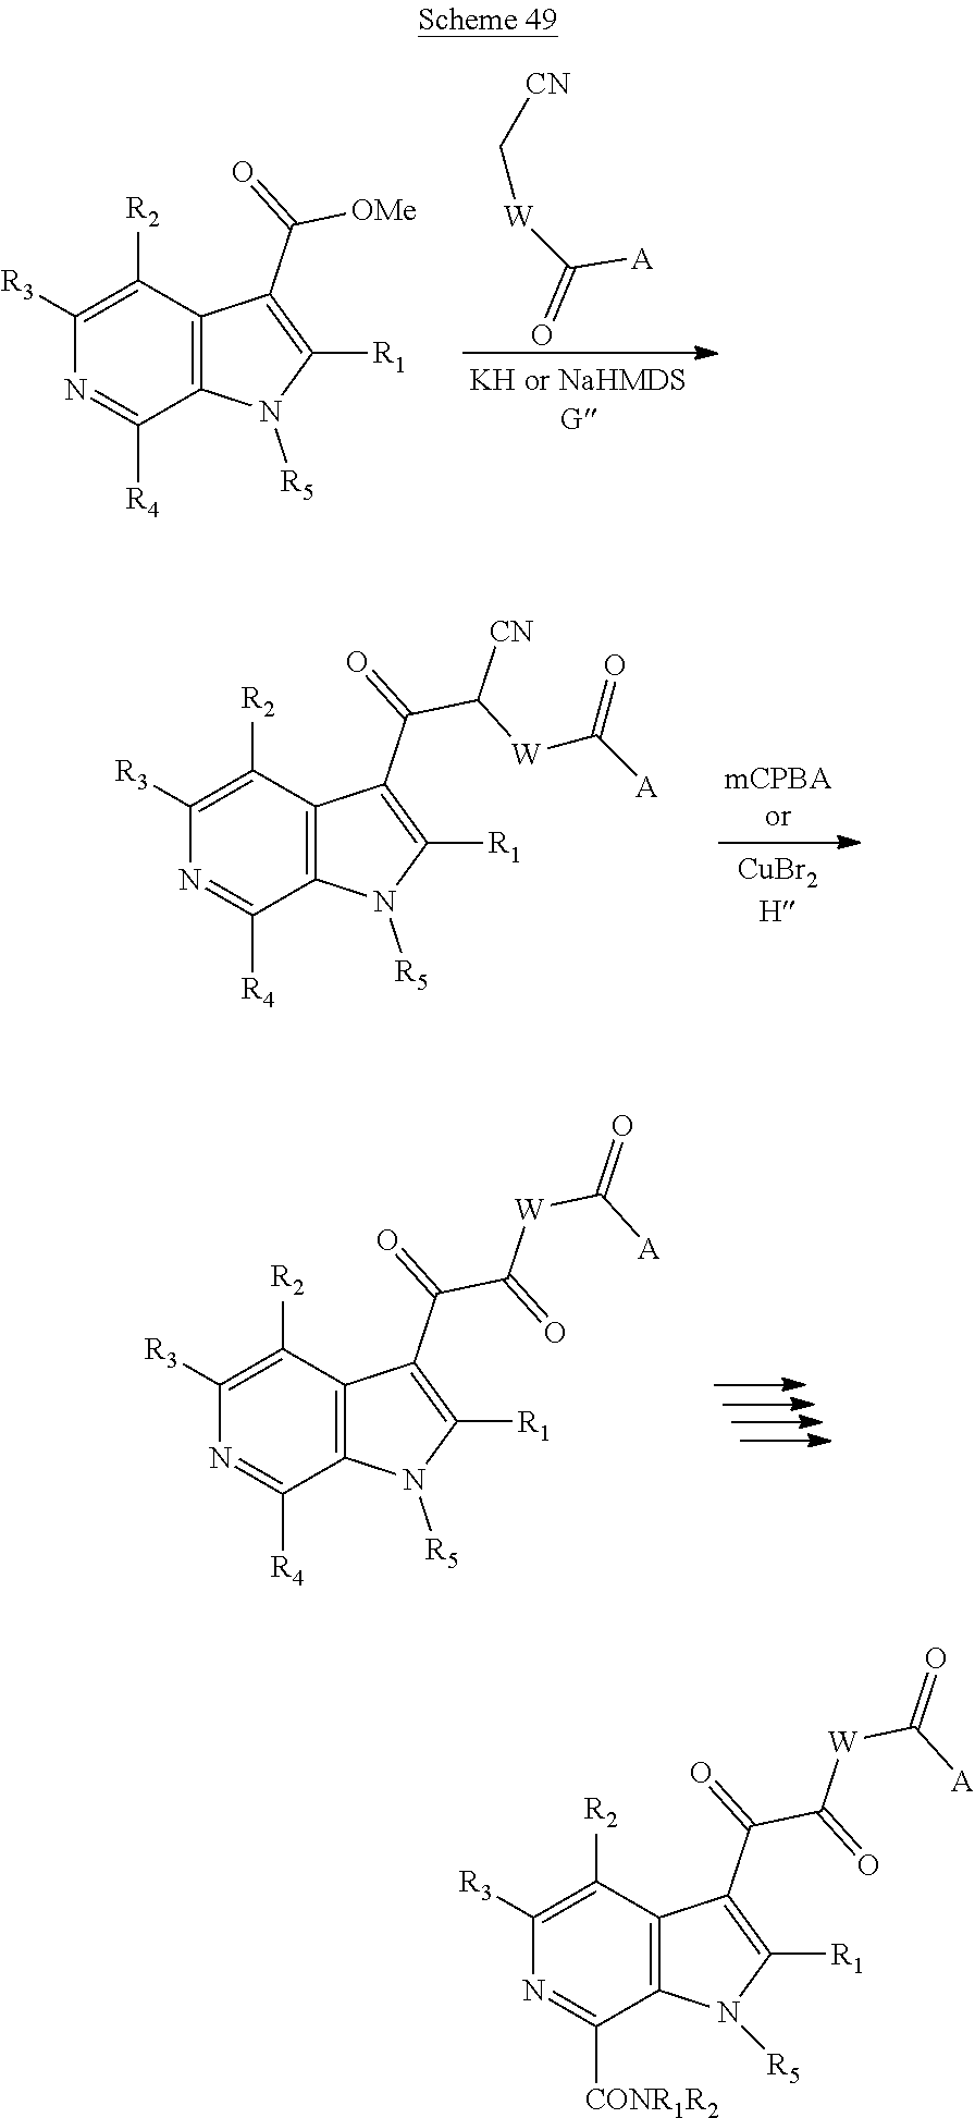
[CN]C[W]C([A])=O.C1([R3])=C([R2])C2=C(C([R4])=N1)N([R5])C([R1])=C2C([OMe])=O.C1([R3])=C([R2])C2=C(C([R4])=N1)N([R5])C([R1])=C2C(C([W]C([A])=O)[CN])=O.C1([R3])=C([R2])C2=C(C([R4])=N1)N([R5])C([R1])=C2C(C([W]C([A])=O)=O)=O.C1([R3])=C([R2])C2=C(C([CONR1R2])=N1)N([R5])C([R1])=C2C(C([W]C([A])=O)=O)=O
